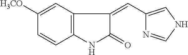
C1([OCH3])=CC2=C(C=C1)NC(=O)C2=CC1=CNC=N1
